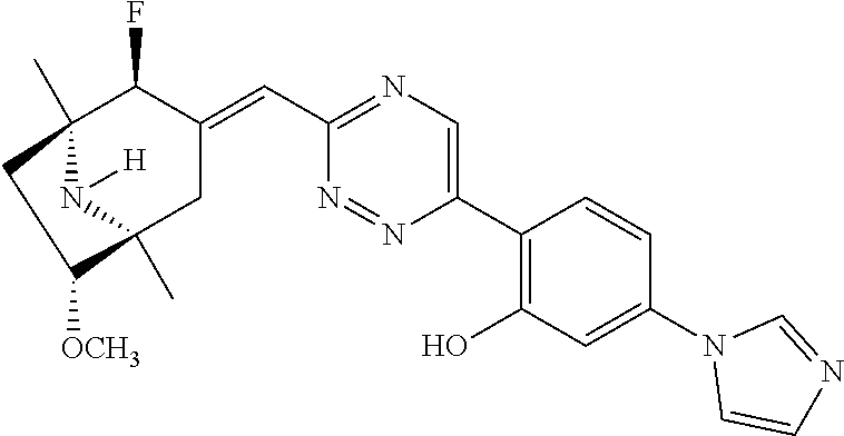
C12(C)N([H])C(C)(CC(=CC3=NC=C(C4=C(O)C=C(N5C=CN=C5)C=C4)N=N3)C1F)C([OCH3])C2
